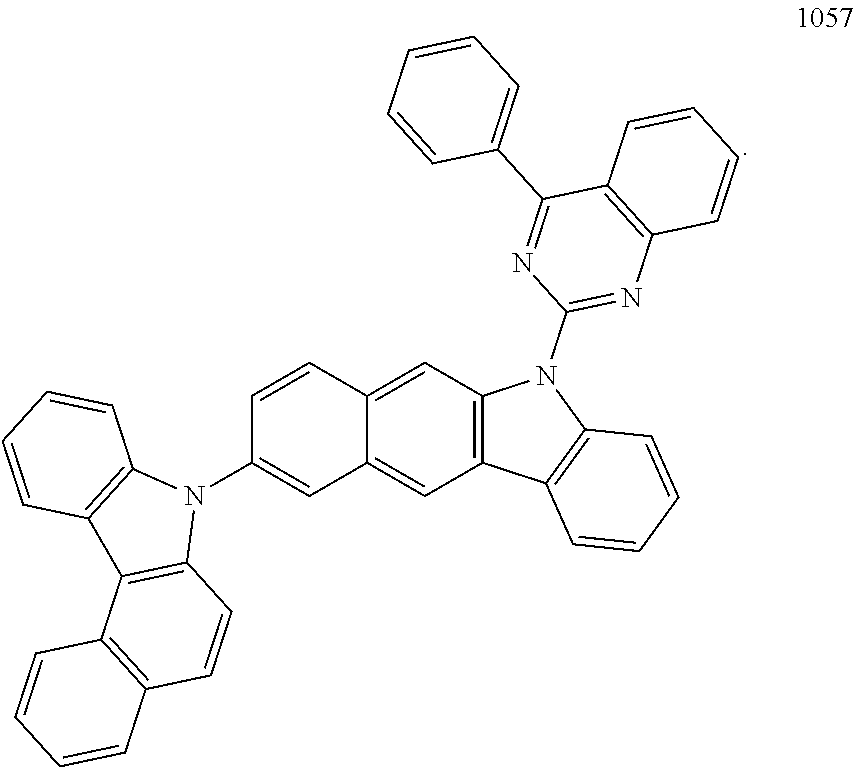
C1=CC2=CC3=C(C=C2C=C1N1C2=C(C4=C1C=CC1=C4C=CC=C1)C=CC=C2)C1=C(N3C2=NC3=C(C(C4=CC=CC=C4)=N2)C=CC=C3)C=CC=C1
